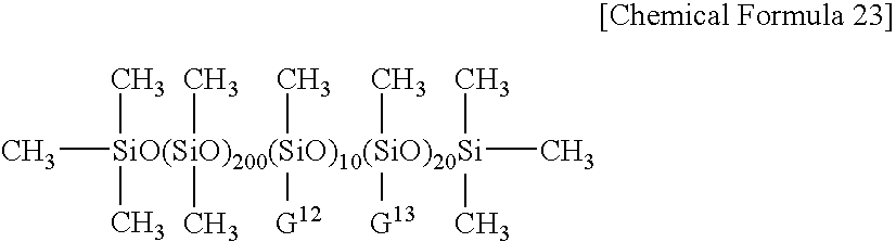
C[SiO(SiO)200(SiO)10(SiO)20Si](C)(C)(C)([G12])(C)([G13])(C)(C)(C)(C)C
